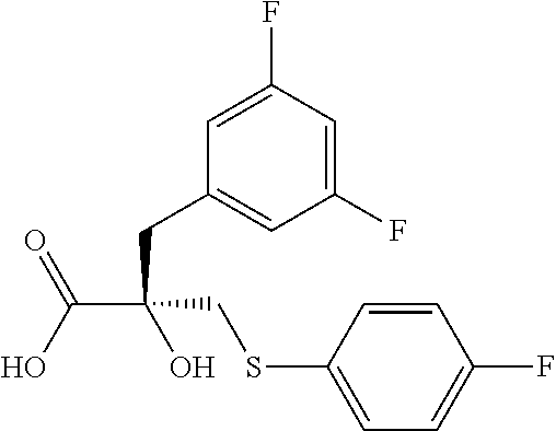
OC(C(CC1=CC(F)=CC(F)=C1)(CSC1=CC=C(F)C=C1)O)=O
